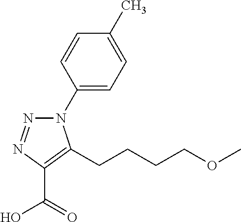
C1(N2N=NC(C(=O)O)=C2CCCCOC)=CC=C(C)C=C1
